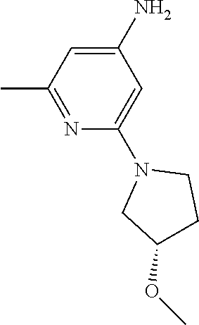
C1(N)=CC(C)=NC(N2CC(OC)CC2)=C1
